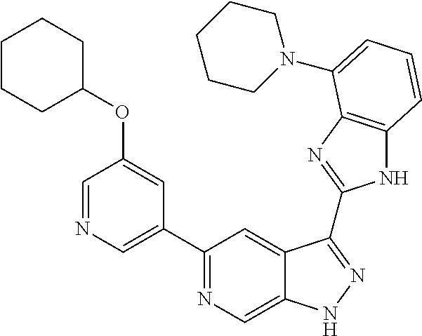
C1(C2=NC=C3C(=C2)C(C2=NC4=C(N2)C=CC=C4N2CCCCC2)=NN3)=CN=CC(OC2CCCCC2)=C1
